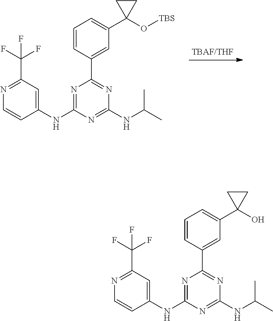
C1(C(F)(F)F)=NC=CC(NC2=NC(C3=CC(C4(O[TBS])CC4)=CC=C3)=NC(NC(C)C)=N2)=C1.C1(C(F)(F)F)=NC=CC(NC2=NC(C3=CC(C4(O)CC4)=CC=C3)=NC(NC(C)C)=N2)=C1
